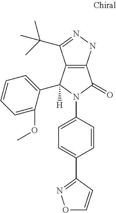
C12=C(NN=C1C(C)(C)C)C(=O)N(C1=CC=C(C3=NOC=C3)C=C1)C2(C1=CC=CC=C1OC)[H]
